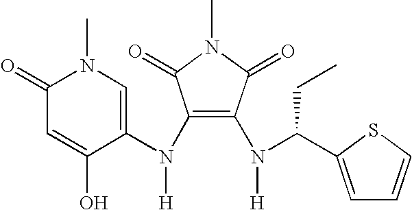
C1(N(C2=CN(C)C(=O)C=C2O)[H])=C(N(C(CC)C2=CC=CS2)[H])C(=O)N(C)C1=O
